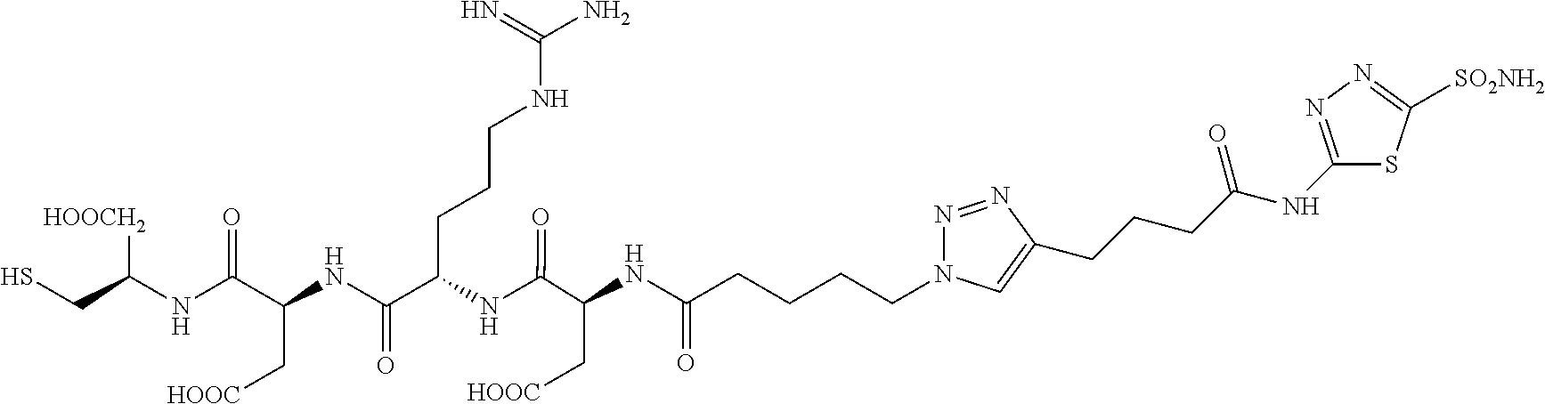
C(C(NC(C(NC(C(C[HOOC])NC(CCCCN1N=NC(CCCC(NC2=NN=C([SO2NH2])S2)=O)=C1)=O)=O)CCCNC(N)=N)=O)C[HOOC])(NC([HOOCH2])CS)=O
